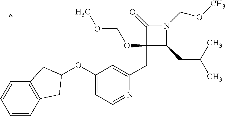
C1(CC2=CC(OC3CC4=C(C=CC=C4)C3)=CC=N2)(OCOC)C(CC(C)C)N(COC)C1=O
